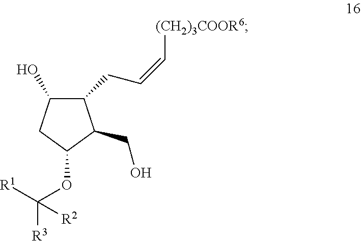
C1(CC=C[(CH2)3COOR6])C(O)CC(OC([R3])([R1])[R2])C1CO
